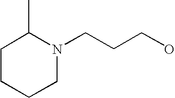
C(CCO)N1C(C)CCCC1
